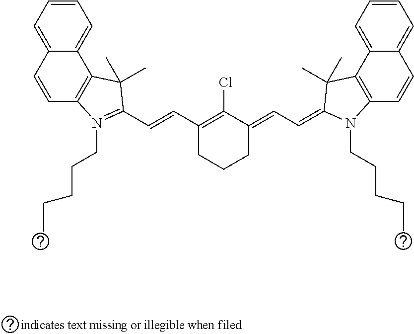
C1=CC=C2C(=C1)C1=C(C=C2)N(CCCCC)=C(C=CC2=C(Cl)C(=CC=C3N(CCCCC)C4=C(C5=CC=CC=C5C=C4)C3(C)C)CCC2)C1(C)C
